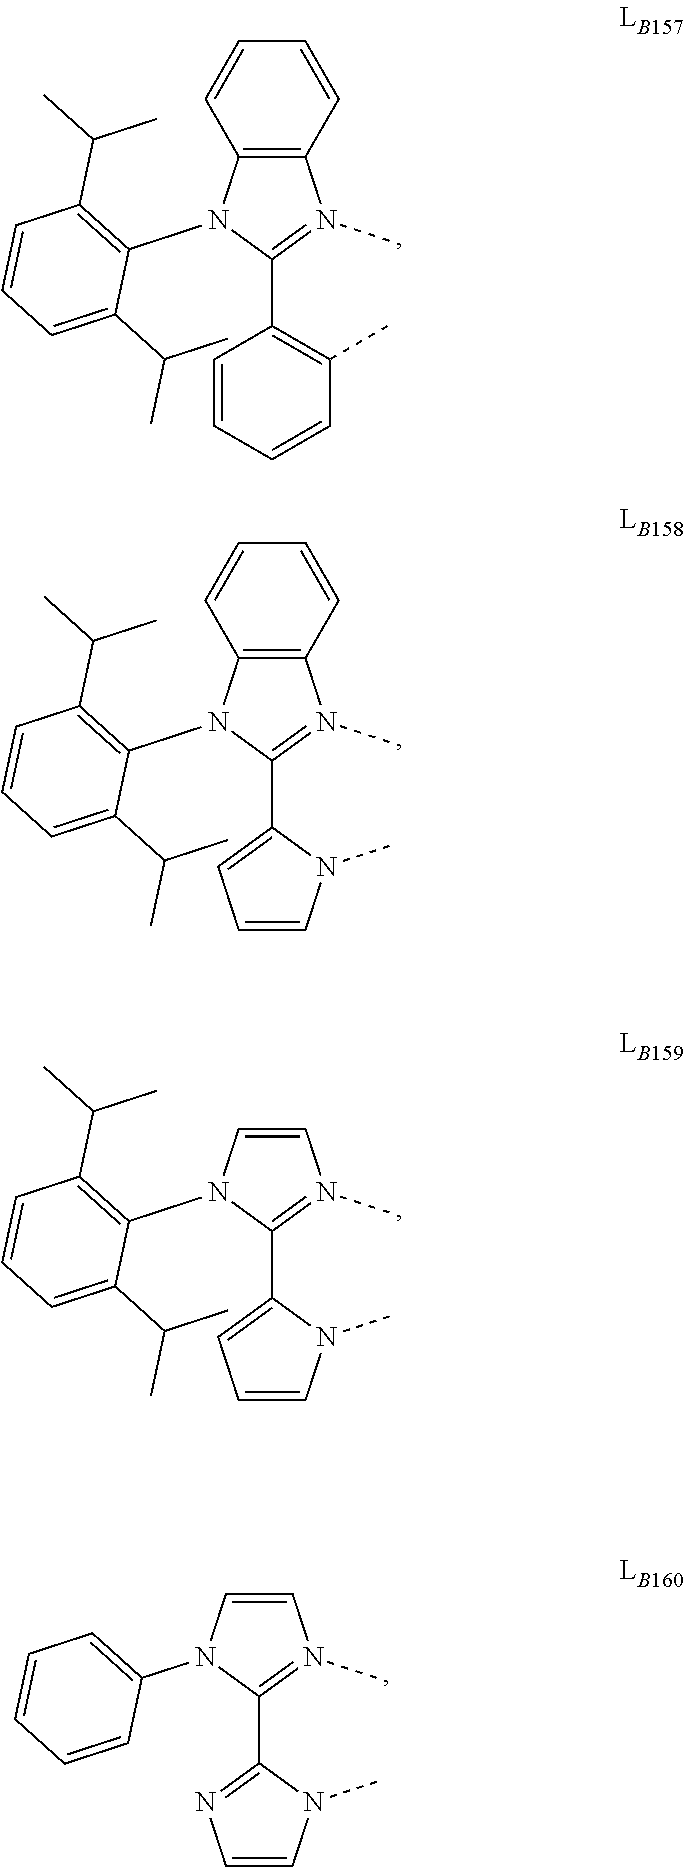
C1=CC=CC(C)=C1C1=N(C)C2=C(N1C1=C(C(C)C)C=CC=C1C(C)C)C=CC=C2.C1(C2=N(C)C3=C(N2C2=C(C(C)C)C=CC=C2C(C)C)C=CC=C3)=CC=CN1C.C1(C2=N(C)C=CN2C2=C(C(C)C)C=CC=C2C(C)C)=CC=CN1C.C1(C2=N(C)C=CN2C2=CC=CC=C2)=NC=CN1C
